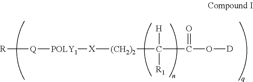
[R][Q][POLY1][X][(CH2)2]C(C(O[D])=O)([H])[R1]
